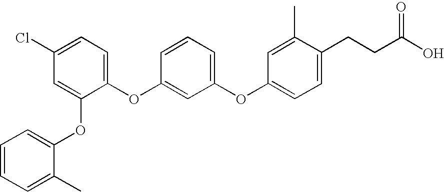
C1=C(OC2=CC=CC=C2C)C(OC2=CC(OC3=CC=C(CCC(O)=O)C(C)=C3)=CC=C2)=CC=C1Cl
